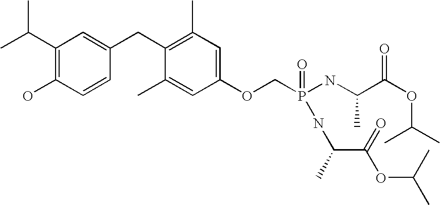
CC(C1=C(O)C=CC(CC2=C(C)C=C(OCP(NC(C(OC(C)C)=O)C)(=O)NC(C(=O)OC(C)C)C)C=C2C)=C1)C
